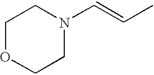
C1OCCN(C=CC)C1
